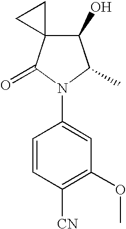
C1(O)C2(C(=O)N(C3=CC(OC)=C([CN])C=C3)C1C)CC2
